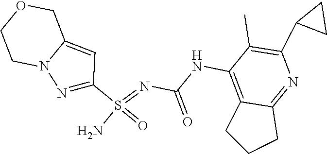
C(NC1=C2C(=NC(C3CC3)=C1C)CCC2)(N=S(N)(=O)C1=NN2C(=C1)COCC2)=O
